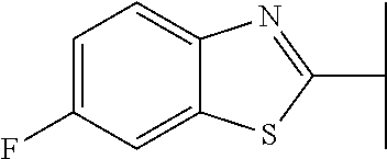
C1=C(F)C=C2C(=C1)N=C(C(C)C)S2
